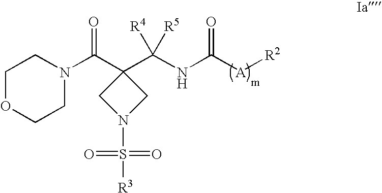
C1N(S(=O)(=O)[R3])CC1(C(N1CCOCC1)=O)C(NC([A][R2])=O)([R4])[R5]
